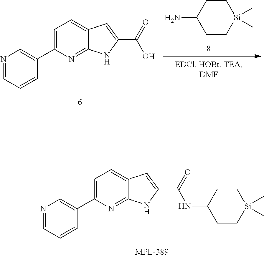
C1=C(C2=CN=CC=C2)N=C2C(=C1)C=C(C(=O)O)N2.NC1CC[Si](C)(C)CC1.C1=C(C2=CN=CC=C2)N=C2C(=C1)C=C(C(=O)NC1CC[Si](C)(C)CC1)N2
